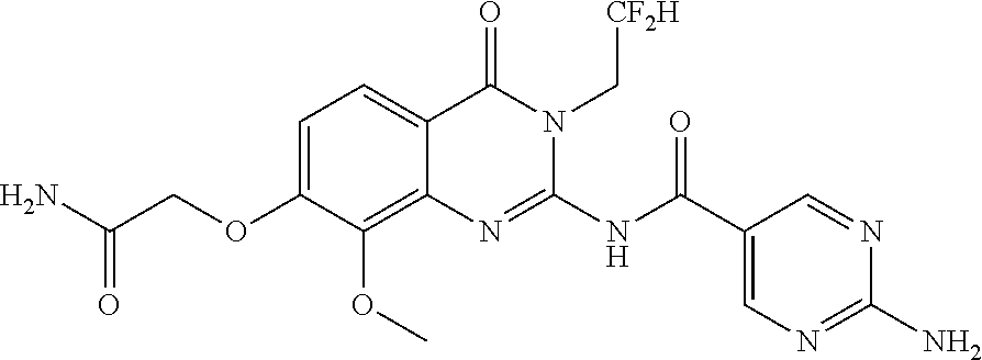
C1=C(OCC(N)=O)C(OC)=C2C(=C1)C(=O)N(C[CF2H])C(NC(C1=CN=C(N)N=C1)=O)=N2
